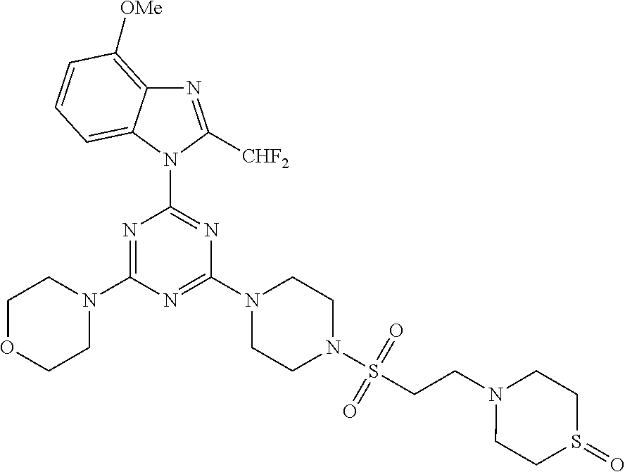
N1=C([CHF2])N(C2=NC(N3CCN(S(CCN4CCS(=O)CC4)(=O)=O)CC3)=NC(N3CCOCC3)=N2)C2=CC=CC([OMe])=C12
